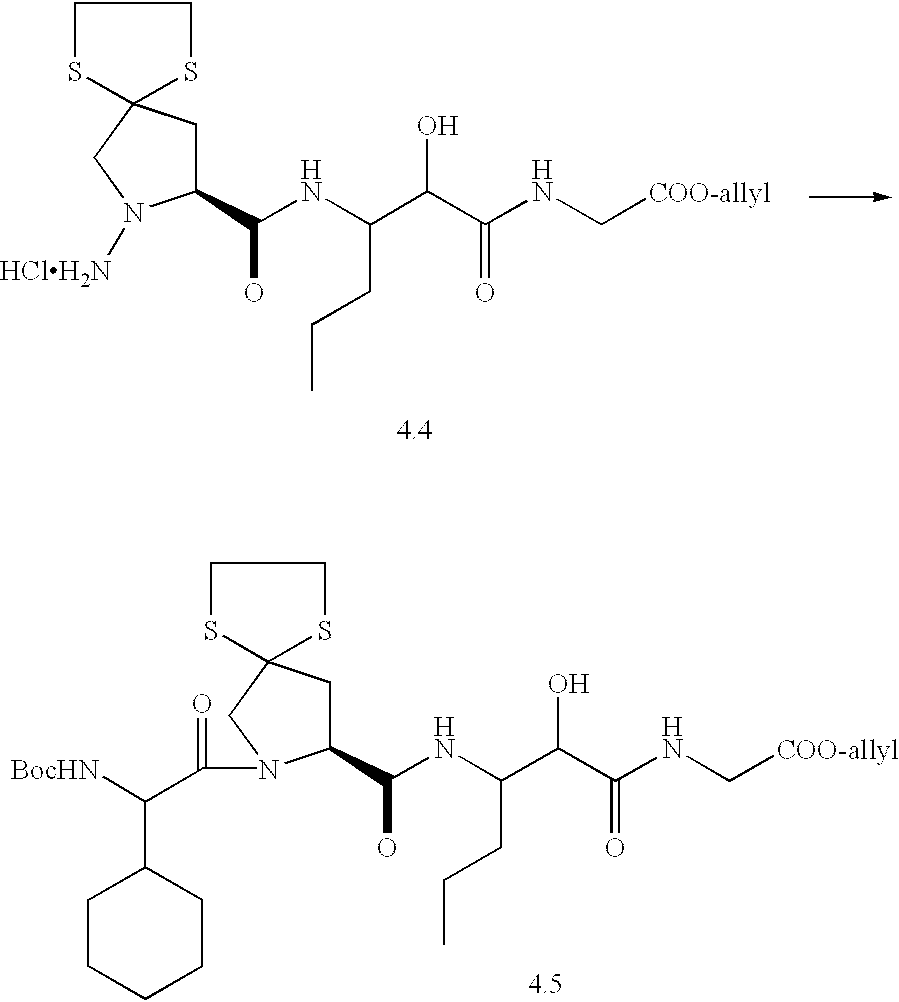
C1(C(NC(C(C(NC[COO-allyl])=O)O)CCC)O)CC2(CN1C(=O)C([BocHN])C1CCCCC1)SCCS2.C1(C(NC(C(C(NC[COO-allyl])=O)O)CCC)O)CC2(CN1[HClH2N])SCCS2
